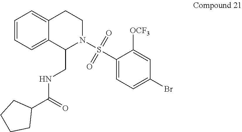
C1=CC=C2C(=C1)CCN(S(=O)(=O)C1=CC=C(Br)C=C1[OCF3])C2CNC(C1CCCC1)=O
